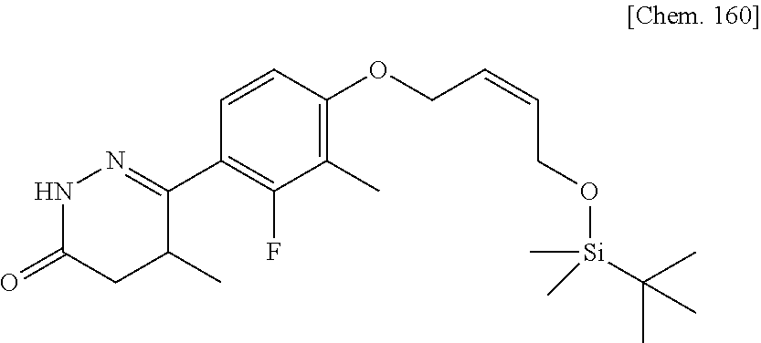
N1C(=O)CC(C)C(C2=C(F)C(C)=C(OCC=CCO[Si](C)(C(C)(C)C)C)C=C2)=N1
